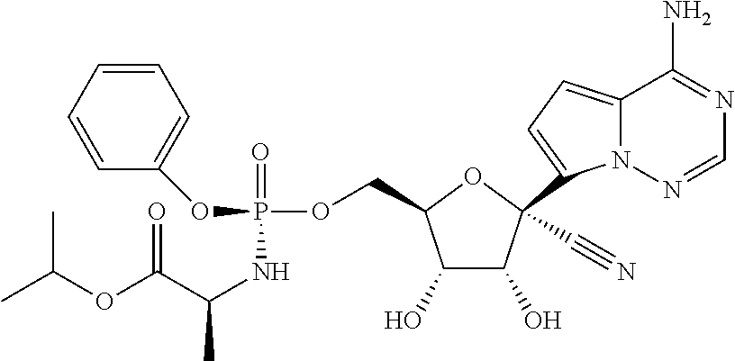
C12=CC=C(C3(C#N)C(O)C(O)C(COP(OC4=CC=CC=C4)(=O)NC(C(OC(C)C)=O)C)O3)N1N=CN=C2N
